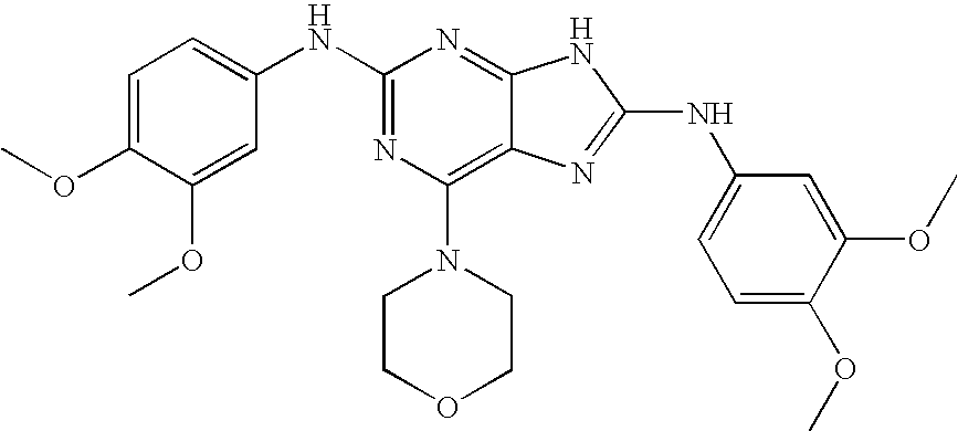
N(C1=NC(N2CCOCC2)=C2C(=N1)NC(NC1=CC=C(OC)C(OC)=C1)=N2)C1=CC=C(OC)C(OC)=C1
